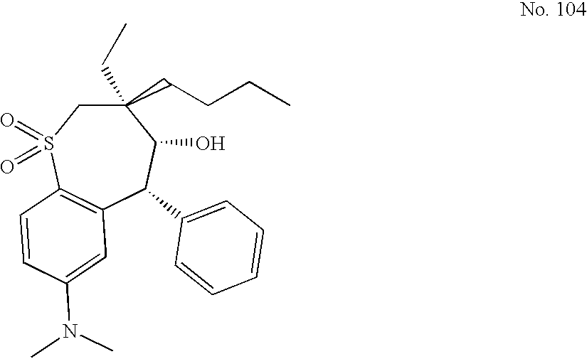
C12=C(S(=O)(=O)CC(CCCC)(CC)C(O)C1C1=CC=CC=C1)C=CC(N(C)C)=C2
